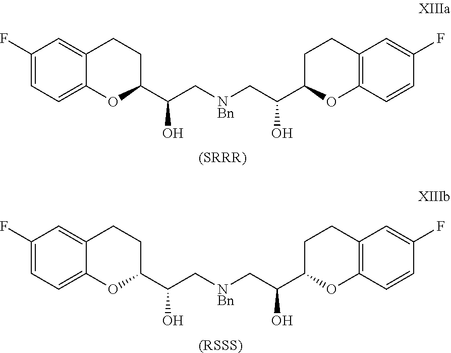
C1=C(F)C=C2C(=C1)OC(C(O)C[NBn]CC(C1OC3=C(CC1)C=C(F)C=C3)O)CC2.[(SRRR)].C1=C(F)C=C2C(=C1)OC(C(O)C[NBn]CC(C1OC3=C(CC1)C=C(F)C=C3)O)CC2.[(RSSS)]
